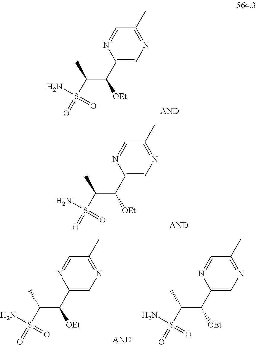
NS(=O)(C(C([OEt])C1=CN=C(C)C=N1)C)=O.NS(=O)(C(C([OEt])C1=CN=C(C)C=N1)C)=O.NS(=O)(C(C([OEt])C1=CN=C(C)C=N1)C)=O.NS(=O)(C(C([OEt])C1=CN=C(C)C=N1)C)=O
